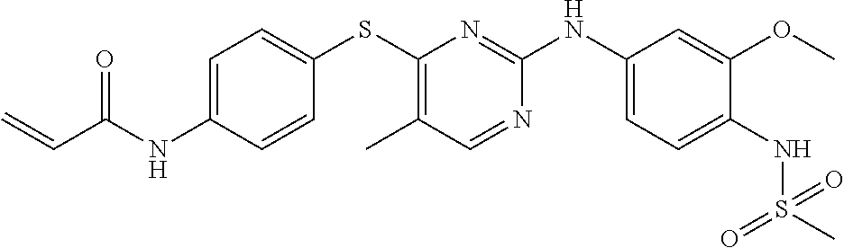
C1=C(NC(C=C)=O)C=CC(SC2=C(C)C=NC(NC3=CC=C(NS(=O)(C)=O)C(OC)=C3)=N2)=C1
